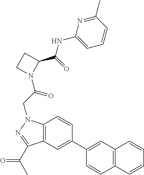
C1(NC(=O)C2N(C(CN3C4=C(C(C(C)=O)=N3)C=C(C3=CC5=C(C=C3)C=CC=C5)C=C4)=O)CC2)=CC=CC(C)=N1
